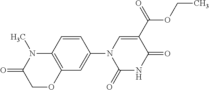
C1(N2C(=O)NC(=O)C(C(=O)OCC)=C2)=CC2=C(C=C1)N(C)C(=O)CO2
